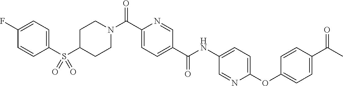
N(C(C1=CC=C(C(=O)N2CCC(S(C3=CC=C(F)C=C3)(=O)=O)CC2)N=C1)=O)C1=CC=C(OC2=CC=C(C(=O)C)C=C2)N=C1
